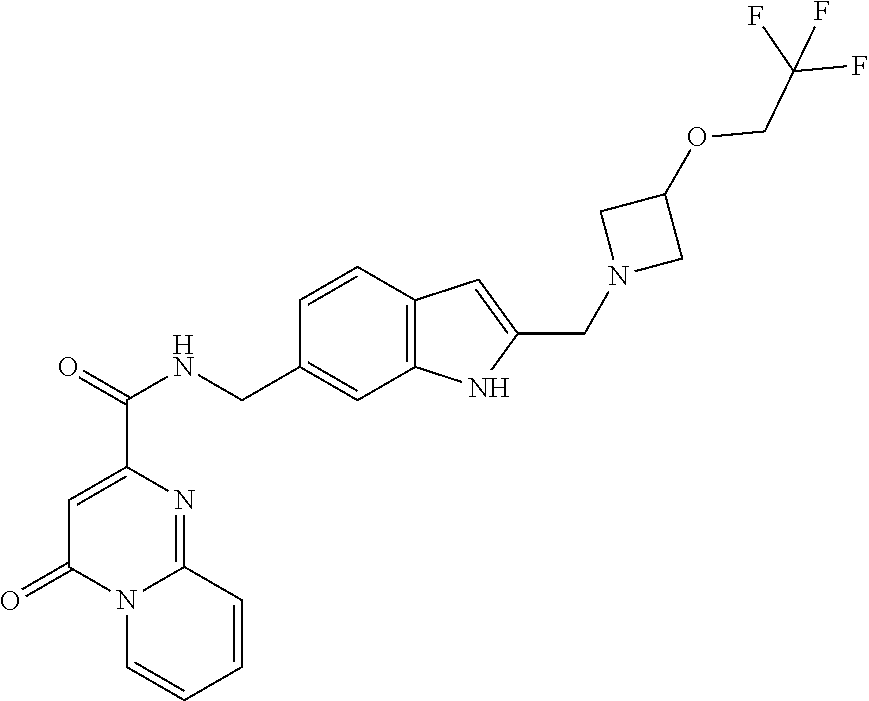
C1=C(C(=O)NCC2=CC3=C(C=C2)C=C(CN2CC(OCC(F)(F)F)C2)N3)N=C2N(C1=O)C=CC=C2
